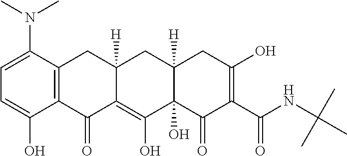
C1=C(N(C)C)C2=C(C(O)=C1)C(=O)C1=C(O)C3(O)C([H])(CC1([H])C2)CC(O)=C(C(NC(C)(C)C)=O)C3=O
